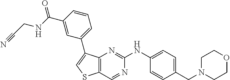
C1=C(NC2=NC3=C(C=N2)SC=C3C2=CC=CC(C(NCC#N)=O)=C2)C=CC(CN2CCOCC2)=C1
